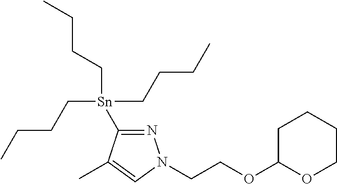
C([Sn](CCCC)(CCCC)C1=NN(CCOC2OCCCC2)C=C1C)CCC
